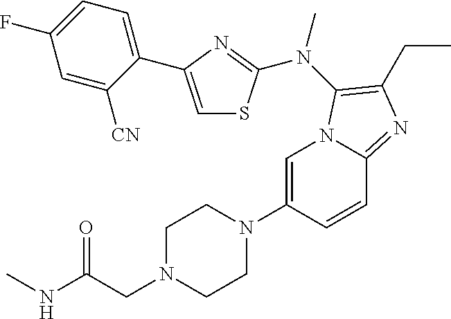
C1=C(N2CCN(CC(NC)=O)CC2)C=CC2=NC(CC)=C(N(C)C3=NC(C4=CC=C(F)C=C4[CN])=CS3)N12
